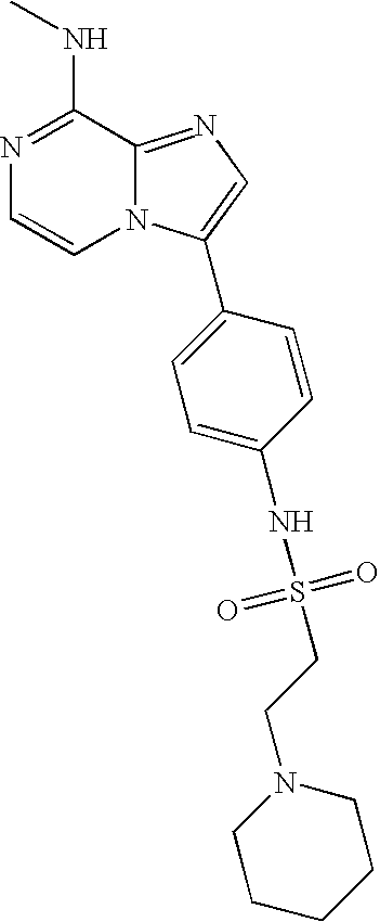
N1=C(NC)C2=NC=C(C3=CC=C(NS(=O)(=O)CCN4CCCCC4)C=C3)N2C=C1
